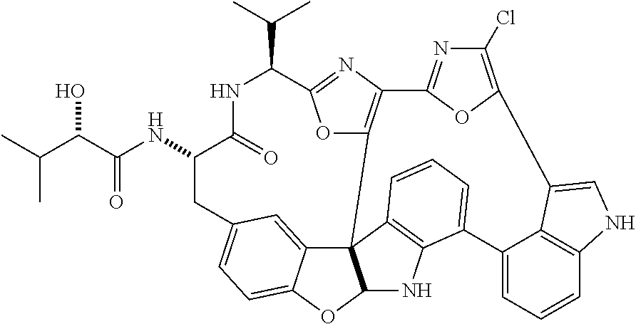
C1(C(C)C)NC(=O)C(NC(C(O)C(C)C)=O)CC2=CC=C3C(=C2)C24C(O3)NC3=C2C=CC=C3C2=CC=CC3=C2C(=CN3)C2=C(Cl)N=C(O2)C2=C4OC1=N2
